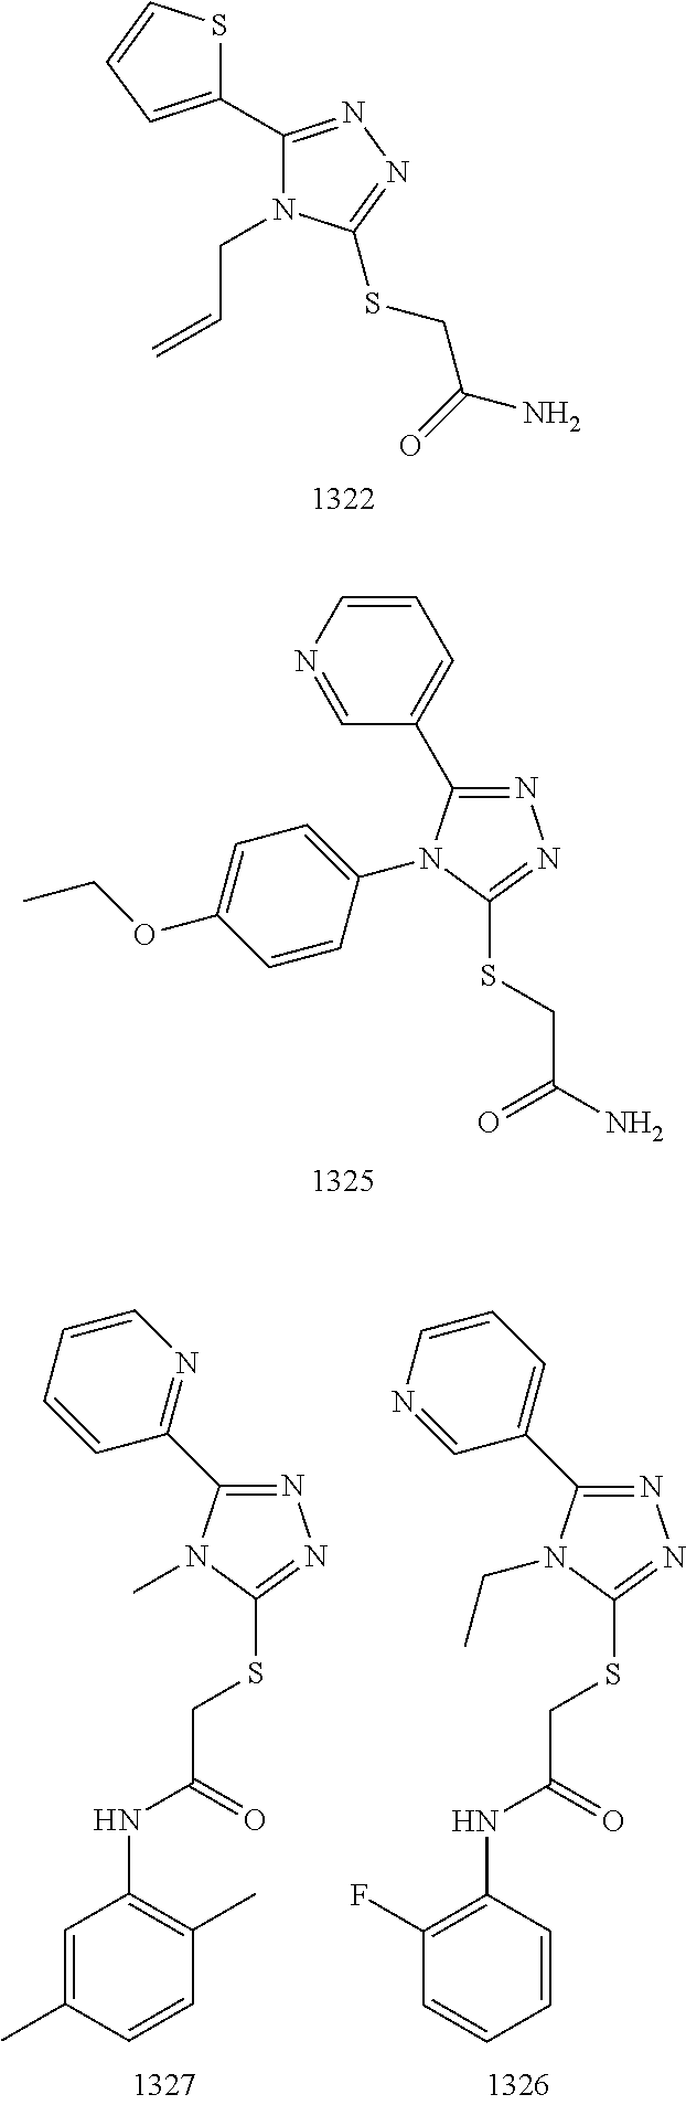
C1(C2=NN=C(SCC(N)=O)N2CC=C)=CC=CS1.C1=C(OCC)C=CC(N2C(C3=CC=CN=C3)=NN=C2SCC(N)=O)=C1.C1=C(C)C=CC(C)=C1NC(CSC1=NN=C(C2=NC=CC=C2)N1C)=O.C1(F)=C(NC(CSC2=NN=C(C3=CC=CN=C3)N2CC)=O)C=CC=C1
